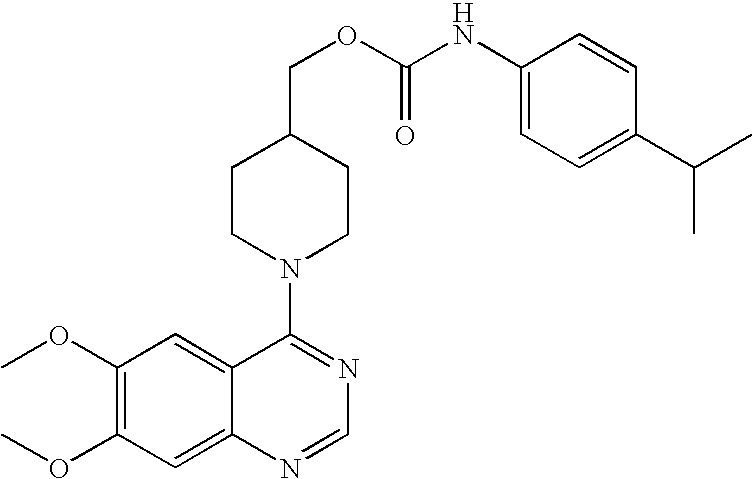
C1(OC)=C(OC)C=C2C(=C1)C(N1CCC(COC(NC3=CC=C(C(C)C)C=C3)=O)CC1)=NC=N2
